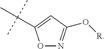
O1N=C(O[R])C=C1C(C)(C)C
